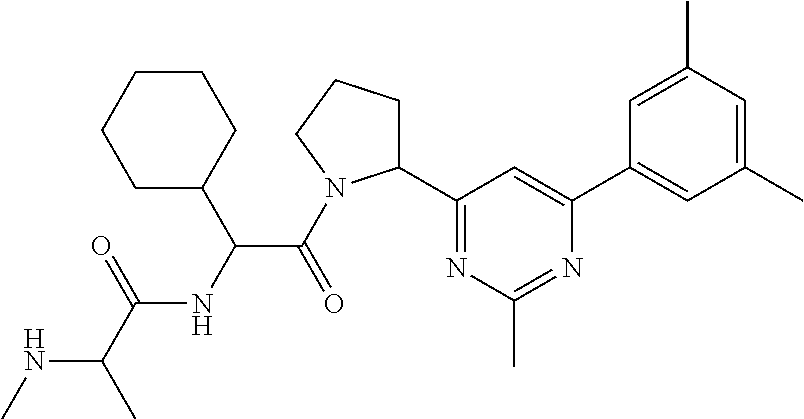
N(C(C)C(=O)NC(C(=O)N1C(C2=NC(C)=NC(C3=CC(C)=CC(C)=C3)=C2)CCC1)C1CCCCC1)C
